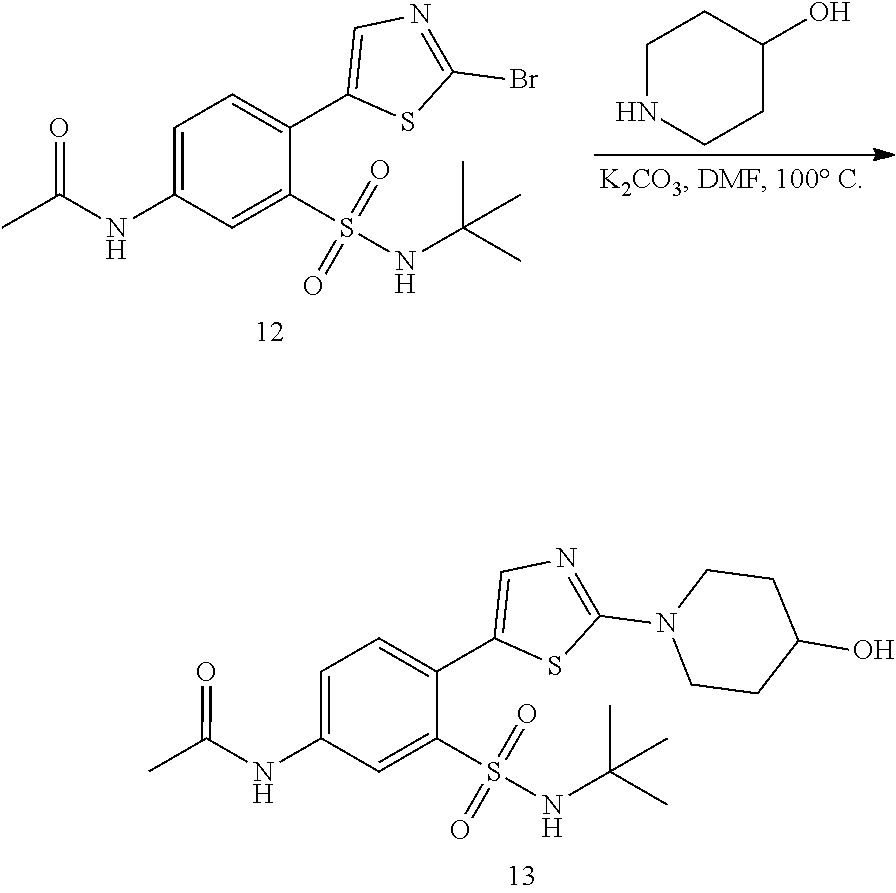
C1=C(NC(C)=O)C=C(S(NC(C)(C)C)(=O)=O)C(C2=CN=C(Br)S2)=C1.C1NCCC(O)C1.C1=C(NC(C)=O)C=C(S(NC(C)(C)C)(=O)=O)C(C2=CN=C(N3CCC(O)CC3)S2)=C1
